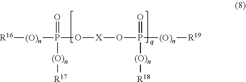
[R16][(O)n]P(O[X]OP([(O)n][R19])(=O)[(O)n][R18])(=O)[(O)n][R17]
